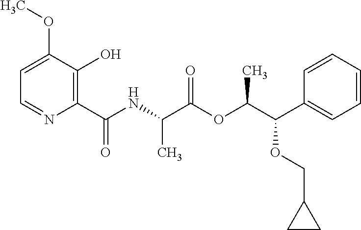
C1=C(OC)C(O)=C(C(NC(C(OC(C(OCC2CC2)C2=CC=CC=C2)C)=O)C)=O)N=C1
